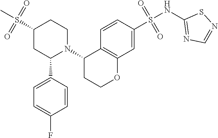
C1(NS(C2=CC3=C(C=C2)C(N2C(C4=CC=C(F)C=C4)CC(S(C)(=O)=O)CC2)CCO3)(=O)=O)=NC=NS1
